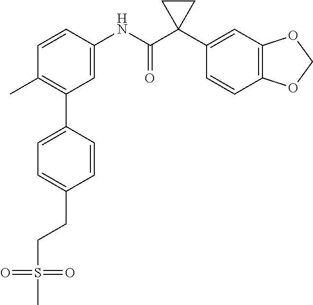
C1=C(NC(C2(C3=CC4=C(C=C3)OCO4)CC2)=O)C=CC(C)=C1C1=CC=C(CCS(=O)(=O)C)C=C1
